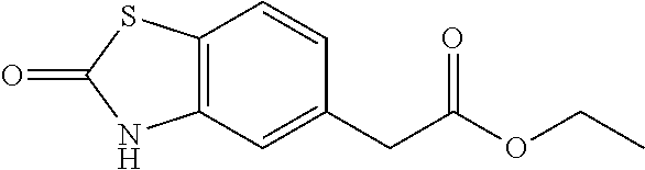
C12=C(C=C(CC(OCC)=O)C=C1)NC(=O)S2
